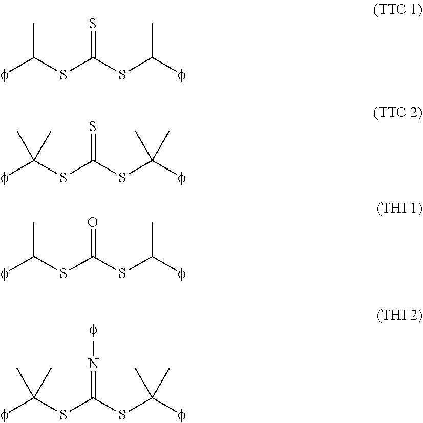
[f]C(SC(SC([f])C)=S)C.[f]C(SC(SC([f])(C)C)=S)(C)C.[f]C(SC(SC([f])C)=O)C.[f]C(SC(SC([f])(C)C)=N[f])(C)C
